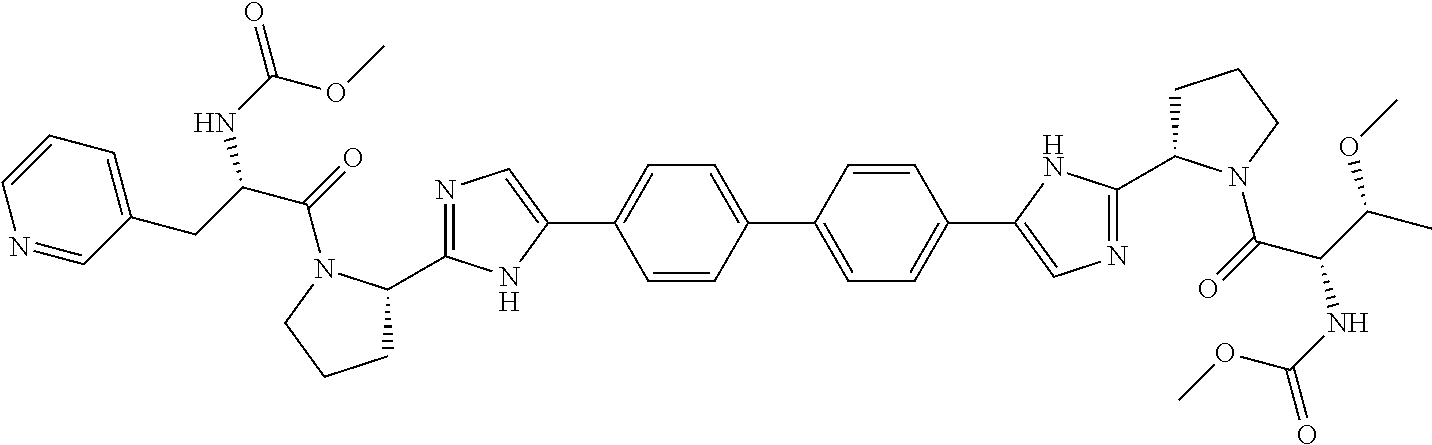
C1=CC(C2=CC=C(C3=CN=C(C4CCCN4C(=O)C(C(C)OC)NC(=O)OC)N3)C=C2)=CC=C1C1=CN=C(C2CCCN2C(=O)C(CC2=CC=CN=C2)NC(=O)OC)N1
